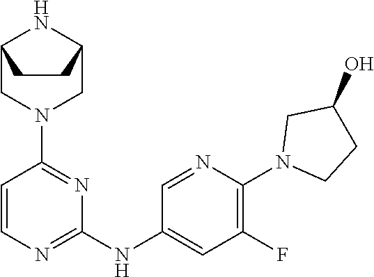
C12CN(C3=NC(NC4=CC(F)=C(N5CCC(O)C5)N=C4)=NC=C3)CC(N1)CC2
